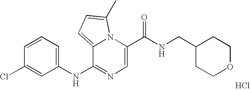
C1=C(C(NCC2CCOCC2)=O)N2C(=CC=C2C)C(NC2=CC=CC(Cl)=C2)=N1.Cl
